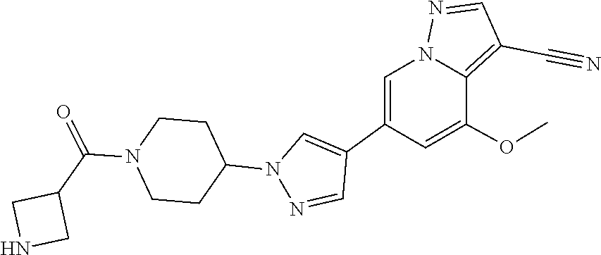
C1(C#N)=C2C(OC)=CC(C3=CN(C4CCN(C(C5CNC5)=O)CC4)N=C3)=CN2N=C1
